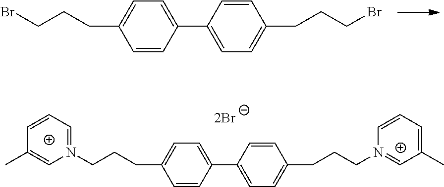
C1=CC(C2=CC=C(CCCBr)C=C2)=CC=C1CCCBr.C1=CC(C2=CC=C(CCCN3=CC(C)=CC=C3)C=C2)=CC=C1CCCN1=CC=CC(C)=C1
